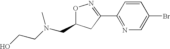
O1C(CN(CCO)C)CC(C2=NC=C(Br)C=C2)=N1
